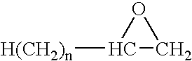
[H(CH2)n]C1CO1
